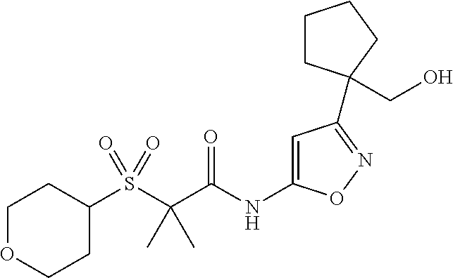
S(C(C(NC1=CC(C2(CO)CCCC2)=NO1)=O)(C)C)(=O)(=O)C1CCOCC1
